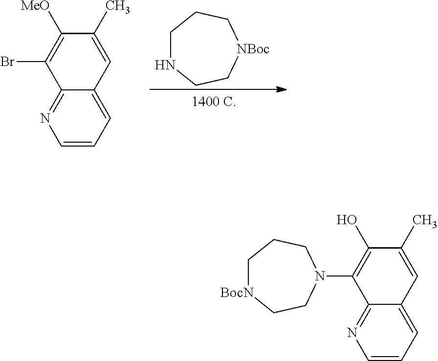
C1NCC[NBoc]CC1.C1=C(C)C([MeO])=C(Br)C2=NC=CC=C12.C1[BocN]CCN(C2=C(O)C(C)=CC3=CC=CN=C23)CC1
